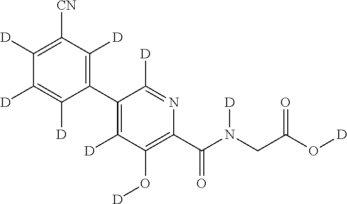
C1(C2=C([D])C(O[D])=C(C(N(CC(O[D])=O)[D])=O)N=C2[D])=C([D])C([CN])=C([D])C([D])=C1[D]
